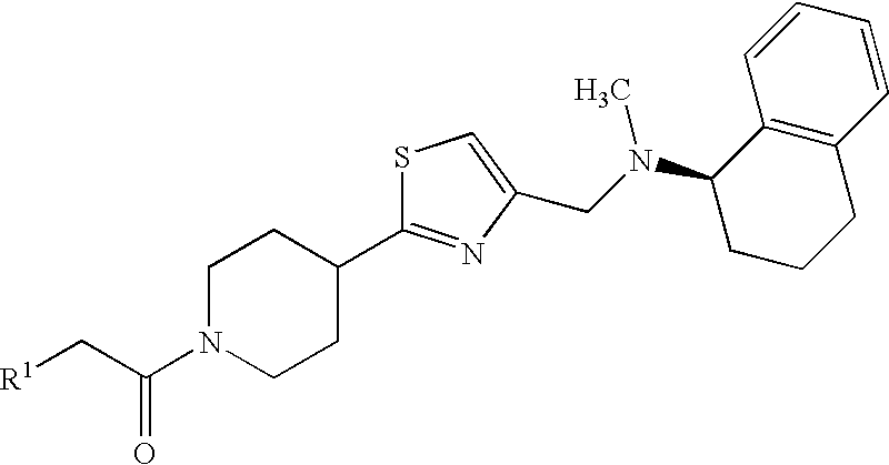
C1N(C(C[R1])=O)CCC(C2=NC(CN(C3CCCC4=C3C=CC=C4)C)=CS2)C1
